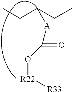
CCC(CC)[A]C(=O)O[R22][R33]
